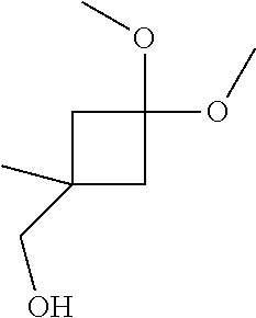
C1(CO)(C)CC(OC)(OC)C1
